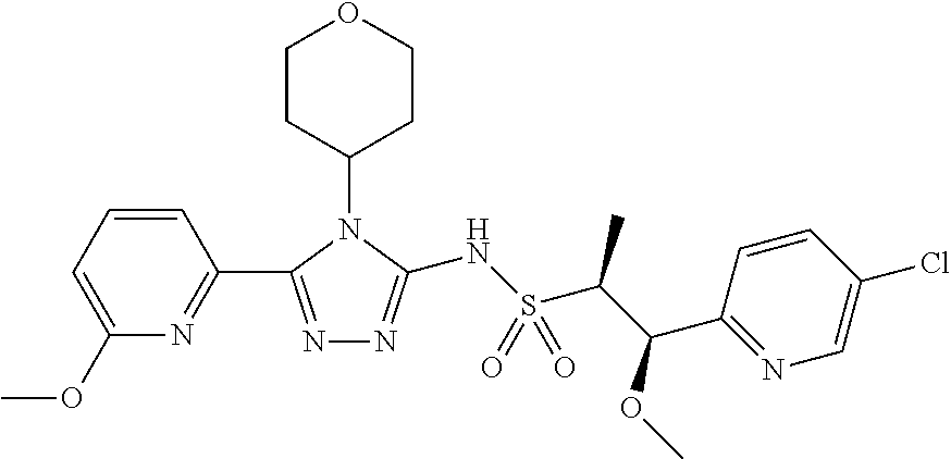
C1CC(N2C(C3=NC(OC)=CC=C3)=NN=C2NS(C(C(C2=NC=C(Cl)C=C2)OC)C)(=O)=O)CCO1
